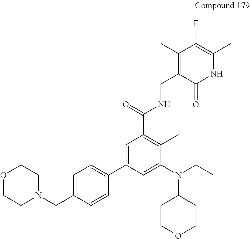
C1(C)=C(CNC(=O)C2=C(C)C(N(CC)C3CCOCC3)=CC(C3=CC=C(CN4CCOCC4)C=C3)=C2)C(=O)NC(C)=C1F
